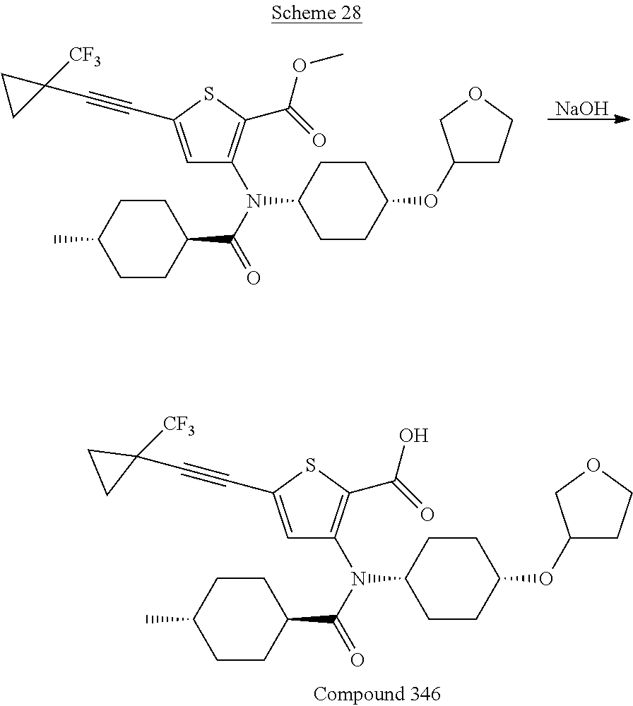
C1C(C)CCC(C(=O)N(C2=C(C(O)=O)SC(C#CC3([CF3])CC3)=C2)C2CCC(OC3CCOC3)CC2)C1.C1C(C)CCC(C(=O)N(C2=C(C(OC)=O)SC(C#CC3([CF3])CC3)=C2)C2CCC(OC3CCOC3)CC2)C1.[NaOH]
